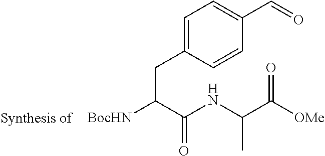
C1=C(CC(C(NC(C([OMe])=O)C)=O)[BocHN])C=CC(C=O)=C1
